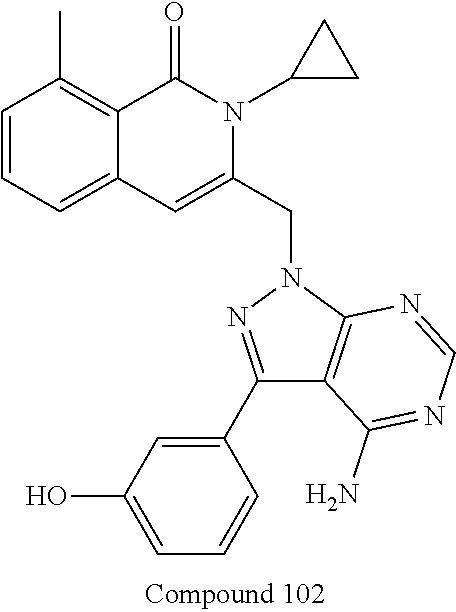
C1=CC=C2C(=C1C)C(=O)N(C1CC1)C(CN1N=C(C3=CC(O)=CC=C3)C3=C1N=CN=C3N)=C2
